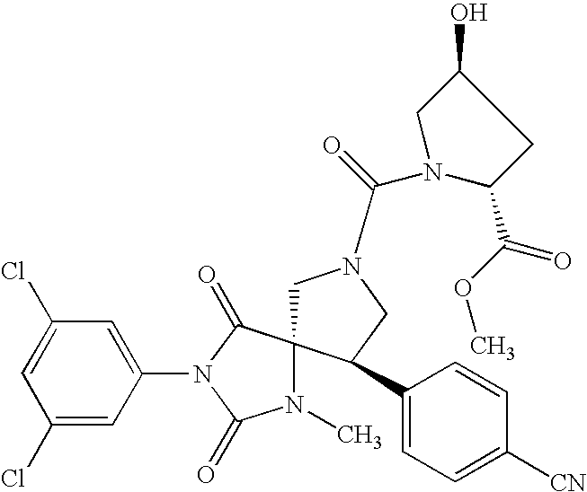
C1N(C(=O)N2CC(O)CC2C(OC)=O)CC(C2=CC=C([CN])C=C2)C12N(C)C(=O)N(C1=CC(Cl)=CC(Cl)=C1)C2=O
